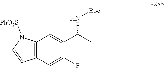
C1=C(F)C(C(C)N[Boc])=CC2=C1C=CN2[PhO2S]
